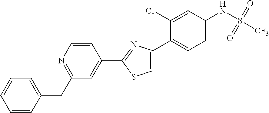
C1(CC2=CC=CC=C2)=NC=CC(C2=NC(C3=CC=C(NS([CF3])(=O)=O)C=C3Cl)=CS2)=C1
